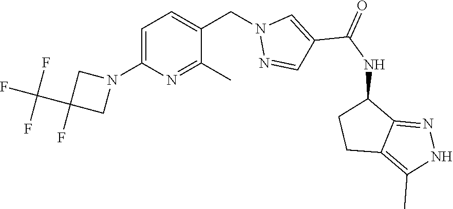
C1=C(N2CC(C(F)(F)F)(F)C2)N=C(C)C(CN2N=CC(C(NC3CCC4=C(C)NN=C34)=O)=C2)=C1
